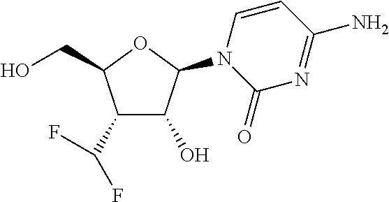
C1(C(F)F)C(O)C(N2C(=O)N=C(N)C=C2)OC1CO
